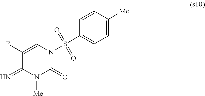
C1(F)=CN(S(C2=CC=C([Me])C=C2)(=O)=O)C(=O)N([Me])C1=N
